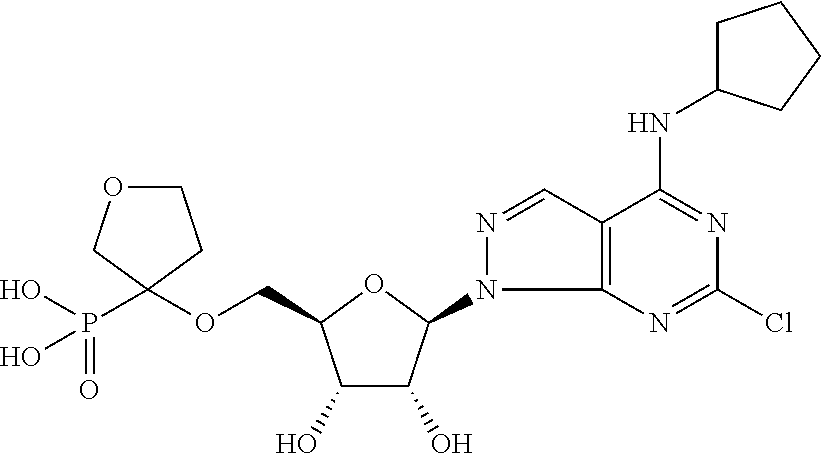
O(CC1C(O)C(O)C(N2C3=C(C=N2)C(NC2CCCC2)=NC(Cl)=N3)O1)C1(P(O)(=O)O)COCC1
